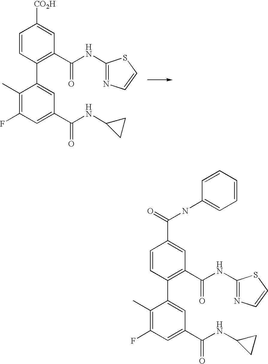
C1(C)=C(F)C=C(C(=O)NC2CC2)C=C1C1=C(C(NC2=NC=CS2)=O)C=C([CO2H])C=C1.C1(C)=C(F)C=C(C(=O)NC2CC2)C=C1C1=C(C(NC2=NC=CS2)=O)C=C(C(=O)NC2=CC=CC=C2)C=C1
